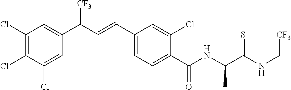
C1(Cl)=C(Cl)C=C(C(C=CC2=CC=C(C(NC(C(NC[CF3])=S)C)=O)C(Cl)=C2)[CF3])C=C1Cl
